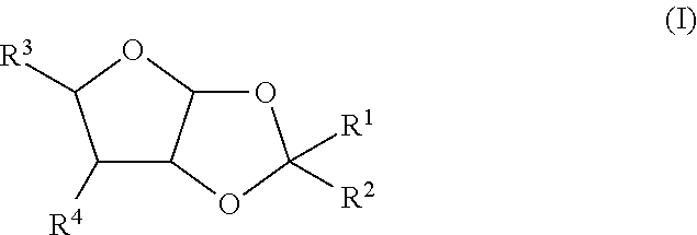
C1([R4])C2C(OC1[R3])OC([R1])([R2])O2
